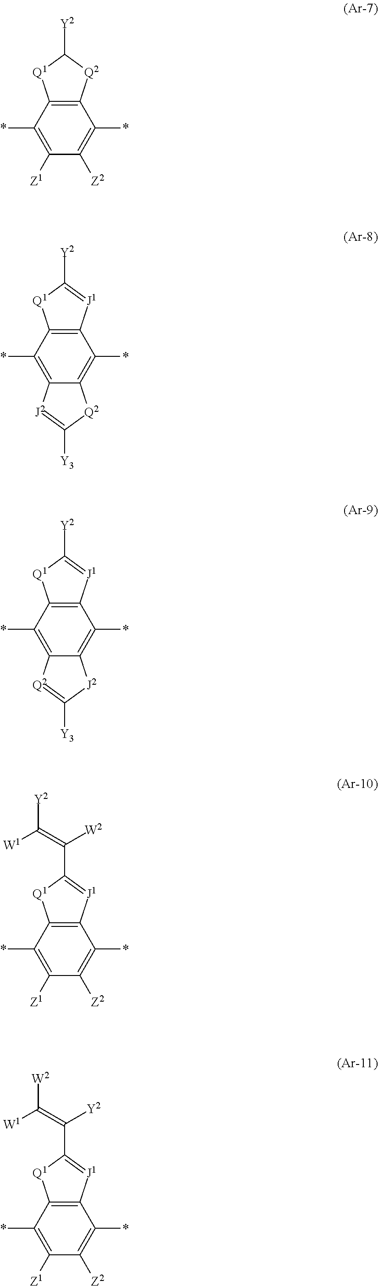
C1(*)=C([Z1])C([Z2])=C(*)C2=C1[Q1]C([Y2])[Q2]2.C1(*)=C2C(=C(*)C3=C1[Q1]C([Y2])=[J1]3)[Q2]C([Y3])=[J2]2.C1(*)=C2C(=C(*)C3=C1[Q1]C([Y2])=[J1]3)[J2]C([Y3])=[Q2]2.C1(*)=C([Z1])C([Z2])=C(*)C2=C1[Q1]C(C([W2])=C([Y2])[W1])=[J1]2.C1(*)=C([Z1])C([Z2])=C(*)C2=C1[Q1]C(C([Y2])=C([W2])[W1])=[J1]2
